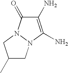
C1(N)=C(N)N2N(C1=O)CC(C)C2
